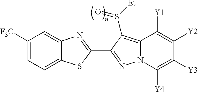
C12=CC=C([F3C])C=C1N=C(C1=NN3C(=C1S([Et])=O)C([Y1])=C([Y2])C([Y3])=C3[Y4])S2
